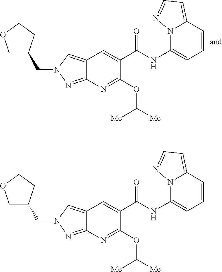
C1(OC([Me])[Me])=NC2=NN(CC3COCC3)C=C2C=C1C(NC1=CC=CC2=CC=NN12)=O.C1(OC([Me])[Me])=NC2=NN(CC3COCC3)C=C2C=C1C(NC1=CC=CC2=CC=NN12)=O
